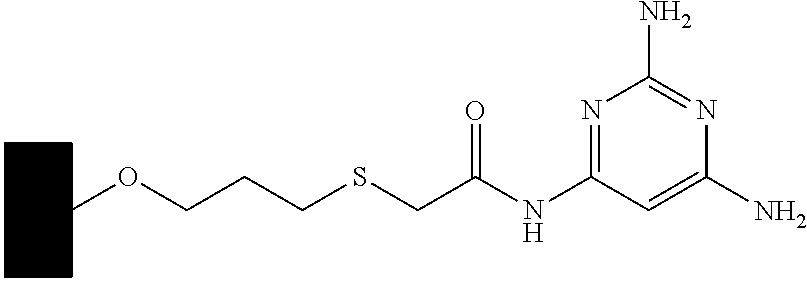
C1CCCC(OCCCSCC(NC2=NC(N)=NC(N)=C2)=O)C1
